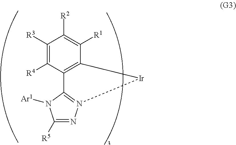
C1([R5])=NN2=C(N1[Ar1])C1=C(C([R1])=C([R2])C([R3])=C1[R4])[Ir]2
